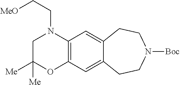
C1C([Me])([Me])OC2=C(N1CC[MeO])C=C1C(=C2)CCN([Boc])CC1
